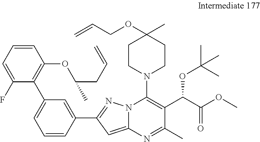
C1=CC=C(F)C(C2=CC=CC(C3=NN4C(=C3)N=C(C)C(C(C(OC)=O)OC(C)(C)C)=C4N3CCC(C)(OCC=C)CC3)=C2)=C1OC(CC=C)C
